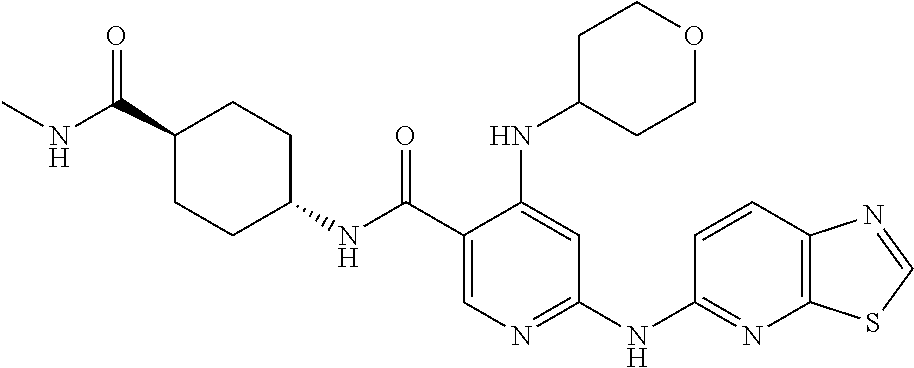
C12=C(C=CC(NC3=NC=C(C(NC4CCC(C(NC)=O)CC4)=O)C(NC4CCOCC4)=C3)=N1)N=CS2
